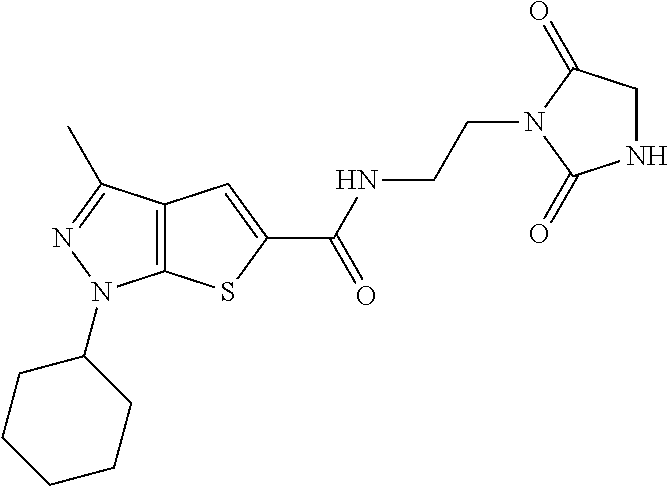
C(NC(=O)C1=CC2=C(S1)N(C1CCCCC1)N=C2C)CN1C(=O)CNC1=O
